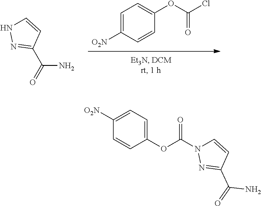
C1=C([O2N])C=CC(OC(Cl)=O)=C1.C(=O)(N)C1=NNC=C1.C(=O)(N)C1=NN(C(=O)OC2=CC=C([O2N])C=C2)C=C1
